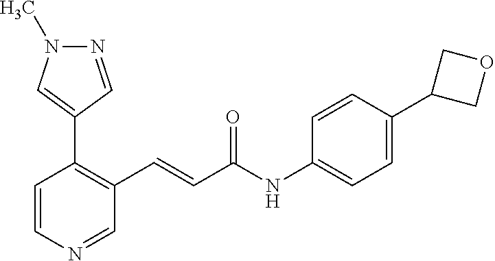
N1=CC(C2=C(C=CC(NC3=CC=C(C4COC4)C=C3)=O)C=NC=C2)=CN1C
